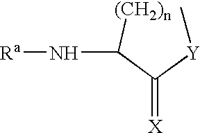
[(CH2)n]C(C([Y]C)=[X])N[Ra]
